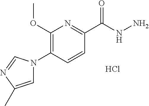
C1(OC)=C(N2C=C(C)N=C2)C=CC(C(NN)=O)=N1.Cl
